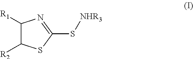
C1([R1])C([R2])SC(S[NHR3])=N1
